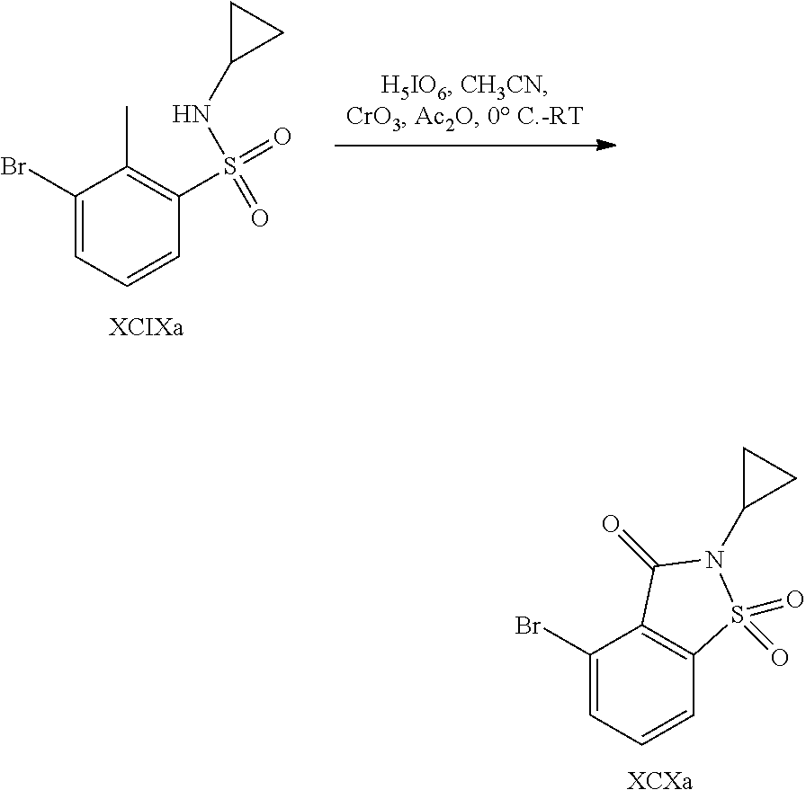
BrC1=CC=CC2=C1C(=O)N(C1CC1)S2(=O)=O.[XCXa].BrC1=CC=CC(S(=O)(NC2CC2)=O)=C1C
